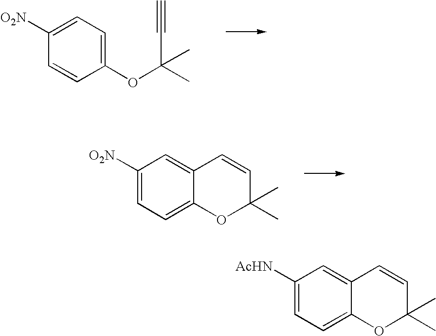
C1=CC(OC(C)(C#C)C)=CC=C1[O2N].C1=C([O2N])C=C2C(=C1)OC(C)(C)C=C2.C1=C([AcHN])C=C2C(=C1)OC(C)(C)C=C2
